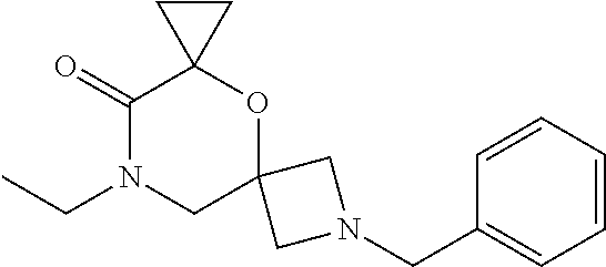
CCN1CC2(OC3(C1=O)CC3)CN(CC1=CC=CC=C1)C2
